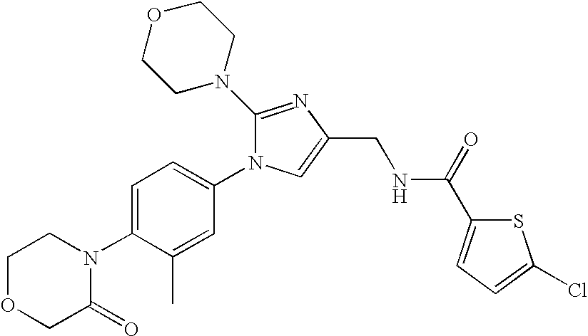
C1OCC(=O)N(C2=CC=C(N3C(N4CCOCC4)=NC(CNC(C4=CC=C(Cl)S4)=O)=C3)C=C2C)C1
